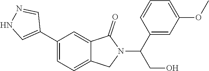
C1(C2=CNN=C2)=CC=C2C(=C1)C(=O)N(C(C1=CC(OC)=CC=C1)CO)C2
